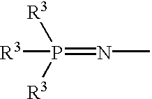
P(=NC)([R3])([R3])[R3]
